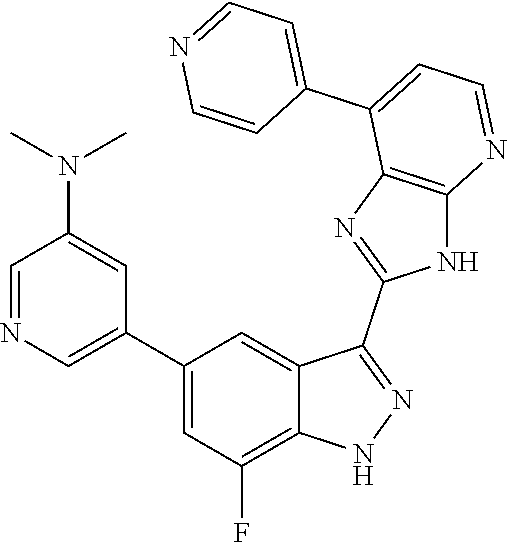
C1=NC=C(C2=CC(F)=C3C(=C2)C(C2=NC4=C(N2)N=CC=C4C2=CC=NC=C2)=NN3)C=C1N(C)C
